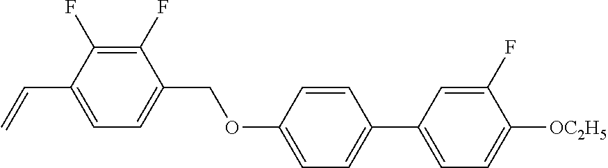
C1(F)=C(F)C(C=C)=CC=C1COC1=CC=C(C2=CC=C([OC2H5])C(F)=C2)C=C1
